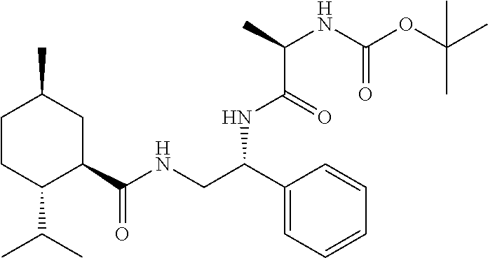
C1CC(C(C)C)C(C(NCC(C2=CC=CC=C2)NC(C(NC(OC(C)(C)C)=O)C)=O)=O)CC1C
